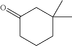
C1(=O)CCCC(C)(C)C1
